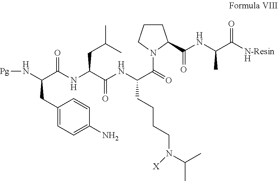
N(C(CC1=CC=C(N)C=C1)C(=O)NC(C(=O)NC(C(N1C(C(NC(C([N-ResinH])=O)C)=O)CCC1)=O)CCCCN([X])C(C)C)CC(C)C)[Pg]
